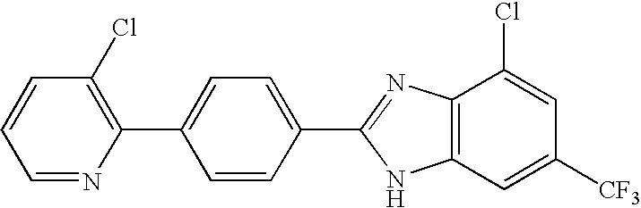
C1=NC(C2=CC=C(C3=NC4=C(N3)C=C([CF3])C=C4Cl)C=C2)=C(Cl)C=C1
